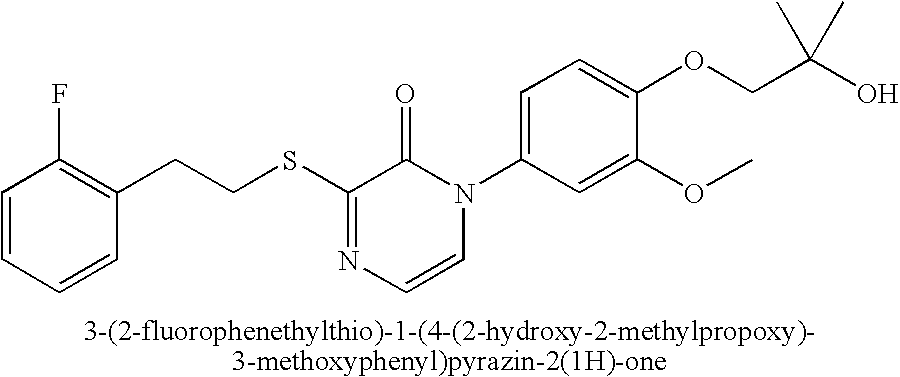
S(C1=NC=CN(C2=CC=C(OCC(O)(C)C)C(OC)=C2)C1=O)CCC1=C(F)C=CC=C1
